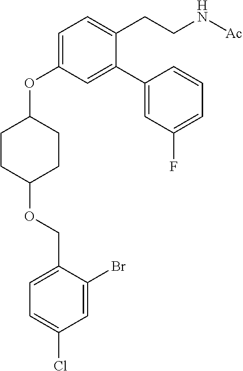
C1=C(OC2CCC(OCC3=CC=C(Cl)C=C3Br)CC2)C=C(C2=CC(F)=CC=C2)C(CCN[Ac])=C1
